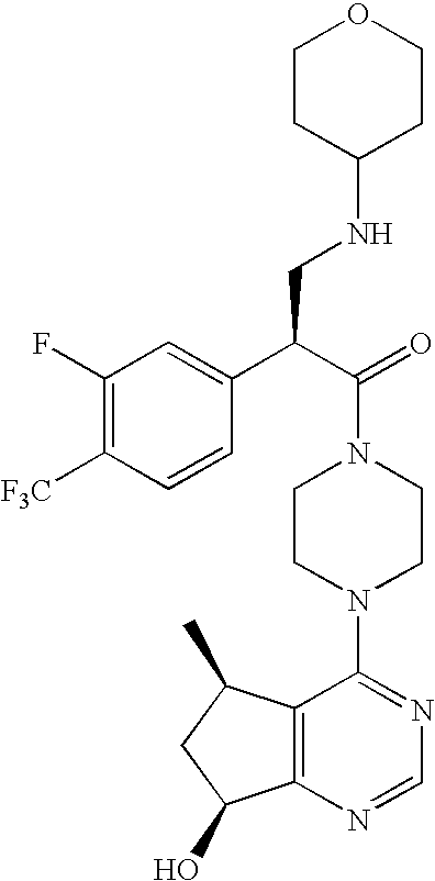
C(N1CCN(C2=NC=NC3=C2C(C)CC3O)CC1)(C(C1=CC(F)=C([F3C])C=C1)CNC1CCOCC1)=O
